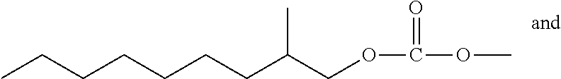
C(=O)(OC)OCC(CCCCCCC)C
